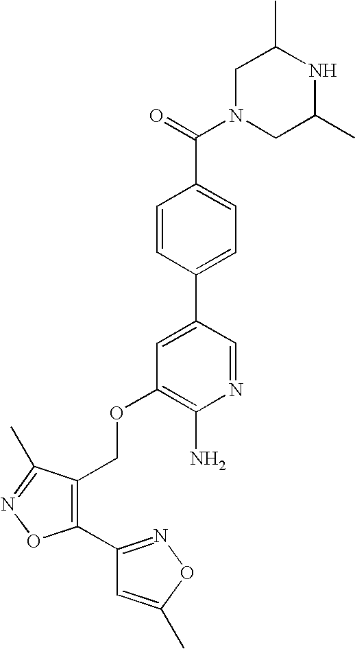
C1N(C(=O)C2=CC=C(C3=CC(OCC4=C(C5=NOC(C)=C5)ON=C4C)=C(N)N=C3)C=C2)CC(C)NC1C
